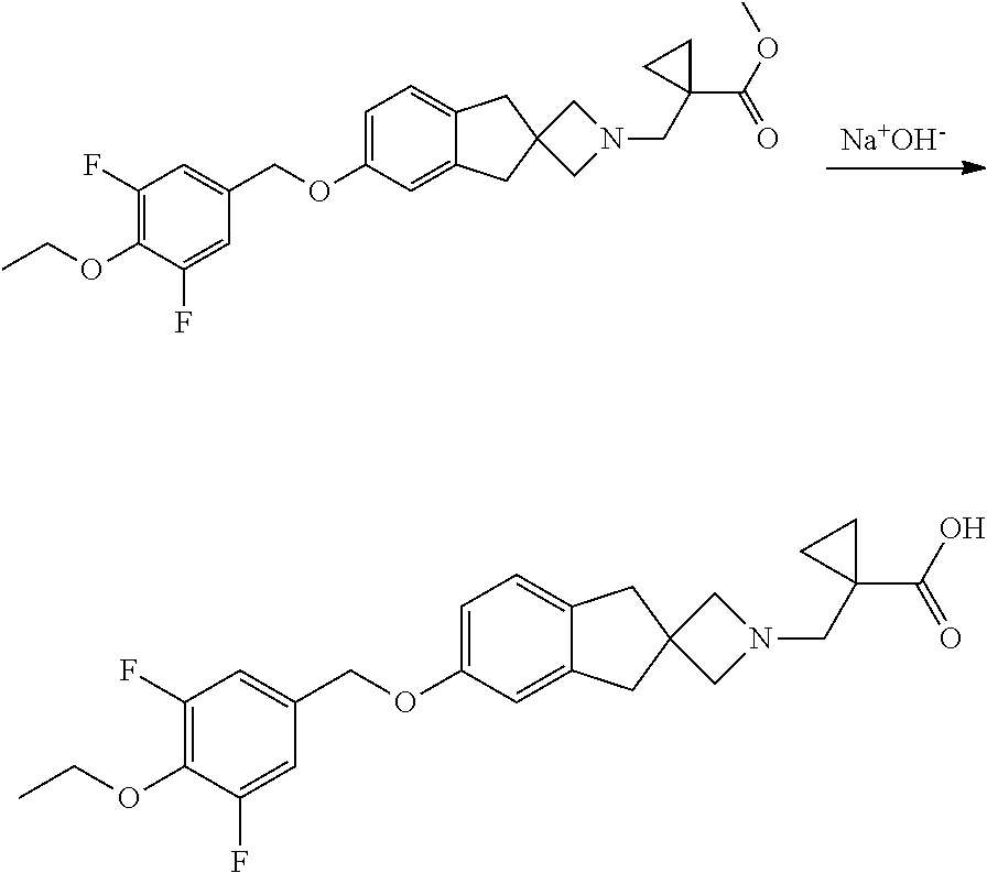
[Na+OH-].C1=C(OCC2=CC(F)=C(OCC)C(F)=C2)C=C2C(=C1)CC1(C2)CN(CC2(C(OC)=O)CC2)C1.C1=C(OCC2=CC(F)=C(OCC)C(F)=C2)C=C2C(=C1)CC1(C2)CN(CC2(C(O)=O)CC2)C1
